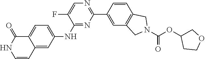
C12=CC(NC3=NC(C4=CC5=C(C=C4)CN(C(OC4COCC4)=O)C5)=NC=C3F)=CC=C1C(=O)NC=C2
